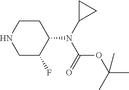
N1CC(F)C(N(C2CC2)C(=O)OC(C)(C)C)CC1
